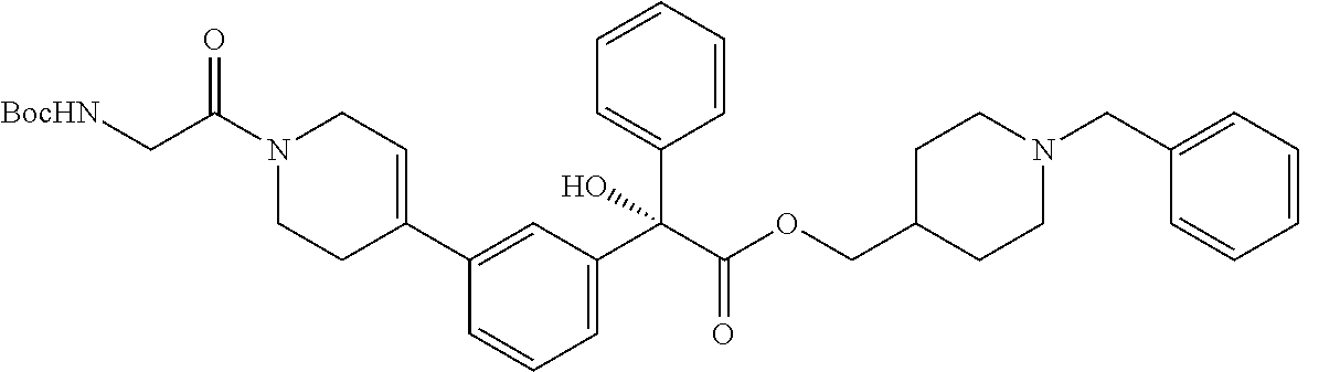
C1=C(C(C(OCC2CCN(CC3=CC=CC=C3)CC2)=O)(C2=CC=CC=C2)O)C=C(C2=CCN(C(C[BocHN])=O)CC2)C=C1
